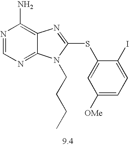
N1=CN=C2C(=C1N)N=C(SC1=CC([OMe])=CC=C1I)N2CCCC
